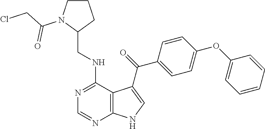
C1=CC=CC(OC2=CC=C(C(=O)C3=CNC4=C3C(NCC3CCCN3C(CCl)=O)=NC=N4)C=C2)=C1
